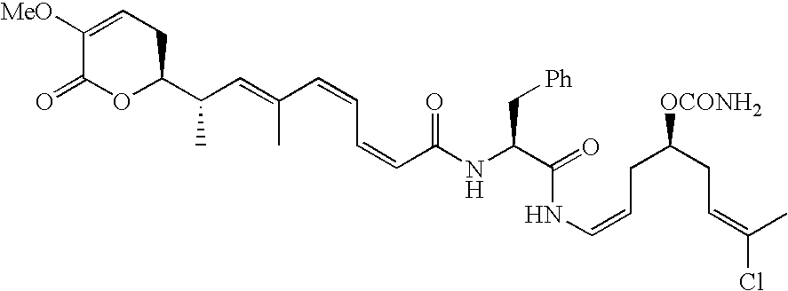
N(C(C[Ph])C(NC=CCC(CC=C(Cl)C)[OCONH2])=O)C(C=CC=CC(=CC(C1CC=C([MeO])C(=O)O1)C)C)=O
